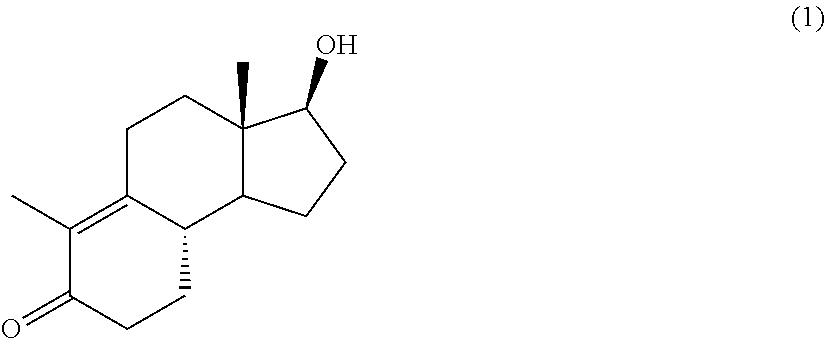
C1(=O)C(C)=C2C(CC1)C1C(C)(CC2)C(O)CC1
